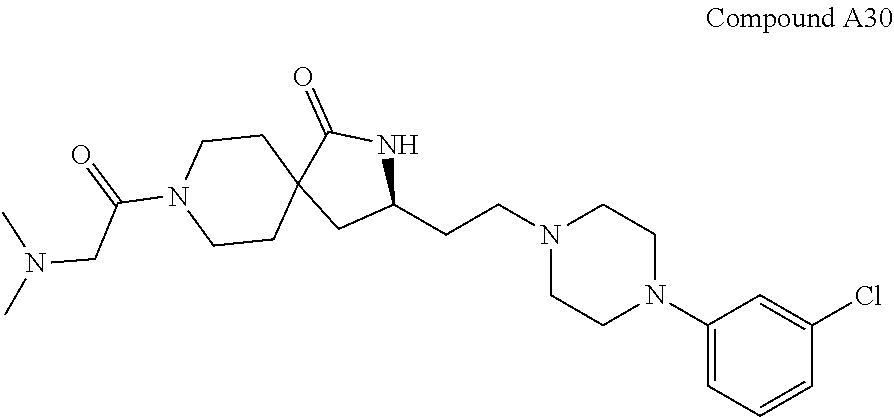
C1(N2CCN(CCC3NC(=O)C4(C3)CCN(C(CN(C)C)=O)CC4)CC2)=CC=CC(Cl)=C1
